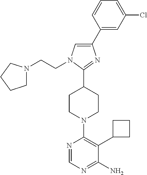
N1=CN=C(N)C(C2CCC2)=C1N1CCC(C2=NC(C3=CC(Cl)=CC=C3)=CN2CCN2CCCC2)CC1
